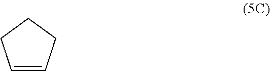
C1=CCCC1
